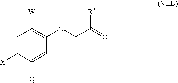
O(CC([R2])=O)C1=C([W])C=C([X])C([Q])=C1
